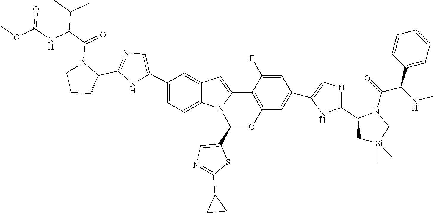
C1(C2=CN=C(C3N(C(C(NC(OC)=O)C(C)C)=O)CCC3)N2)=CC=C2C(=C1)C=C1N2C(C2=CN=C(C3CC3)S2)OC2=C1C(F)=CC(C1=CN=C(C3N(C(C(NC)C4=CC=CC=C4)=O)C[Si](C)(C)C3)N1)=C2
